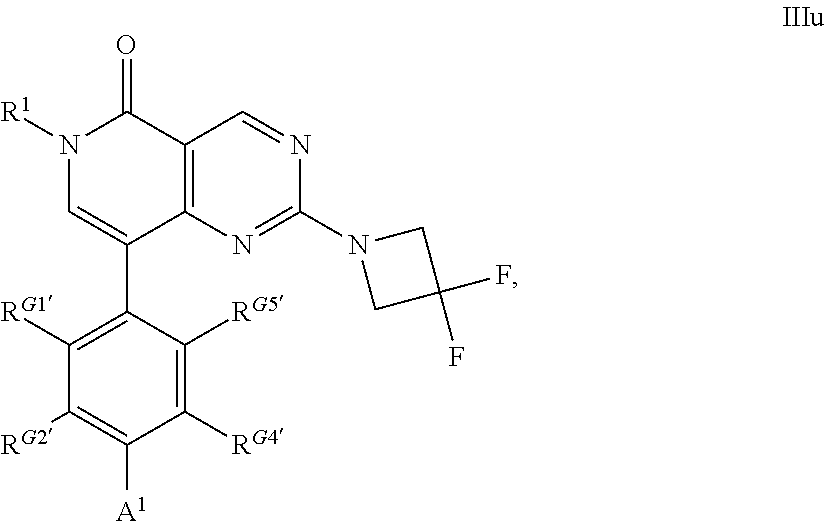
N1=CC2=C(C(C3=C([RG1])C([RG2])=C([A1])C([RG4])=C3[RG5])=CN([R1])C2=O)N=C1N1CC(F)(F)C1
